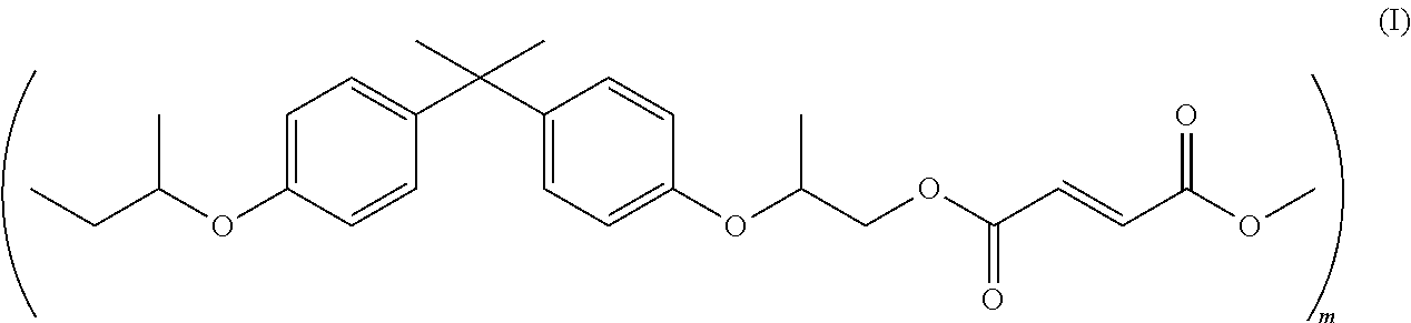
CCC(OC1=CC=C(C(C2=CC=C(OC(COC(C=CC(OC)=O)=O)C)C=C2)(C)C)C=C1)C
